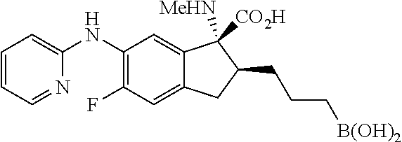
C1(NC2=CC=CC=N2)=C(F)C=C2C(=C1)C([MeHN])([CO2H])C(CCC[B(OH)2])C2
